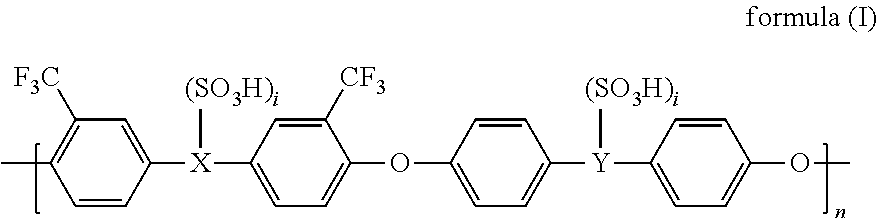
C1([F3C])=C(C)C=CC([X](C2=CC=C(OC3=CC=C([Y]([(SO3H)i])C4=CC=C(OC)C=C4)C=C3)C([CF3])=C2)[(SO3H)i])=C1
